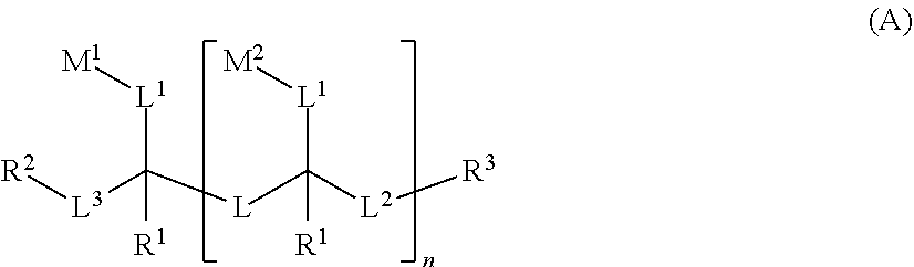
[R2][L3]C([L]C([L2][R3])([L1][M2])[R1])([L1][M1])[R1]
